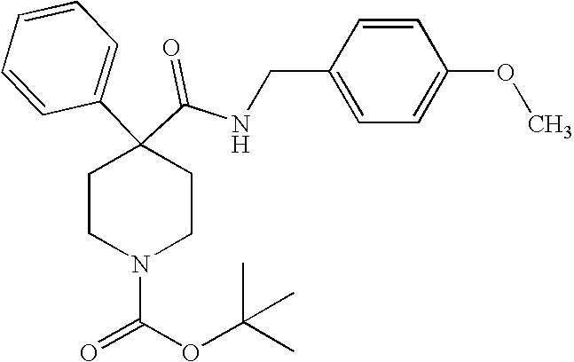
C1(CNC(C2(C3=CC=CC=C3)CCN(C(OC(C)(C)C)=O)CC2)=O)=CC=C(OC)C=C1
